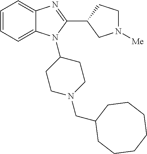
C1=CC=C2C(=C1)N=C(C1CN([Me])CC1)N2C1CCN(CC2CCCCCCC2)CC1
